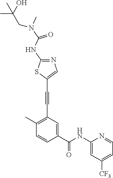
C1(C)=C(C#CC2=CN=C(NC(N(C)CC(O)(C)C)=O)S2)C=C(C(NC2=CC([CF3])=CC=N2)=O)C=C1
